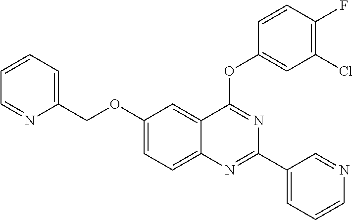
C1(OCC2=CC=CC=N2)=CC=C2C(=C1)C(OC1=CC(Cl)=C(F)C=C1)=NC(C1=CC=CN=C1)=N2
